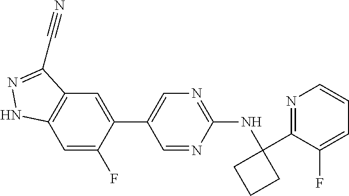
C1(C2=CN=C(NC3(C4=NC=CC=C4F)CCC3)N=C2)=CC2=C(C=C1F)NN=C2C#N
